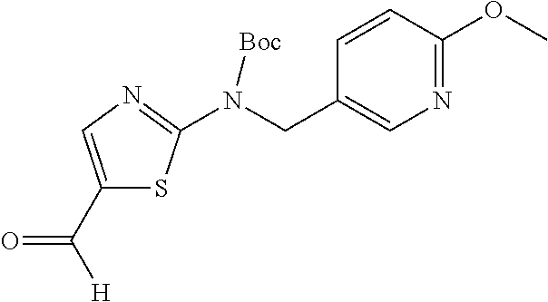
C1(C([H])=O)=CN=C(N(CC2=CN=C(OC)C=C2)[Boc])S1
